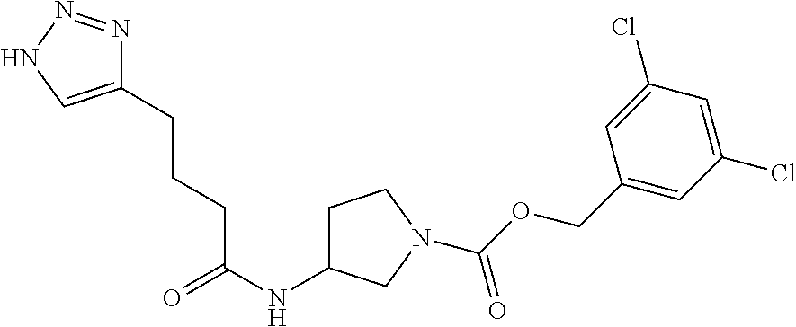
N1=NNC=C1CCCC(NC1CCN(C(OCC2=CC(Cl)=CC(Cl)=C2)=O)C1)=O
